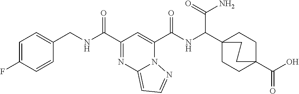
C1=C(F)C=CC(CNC(C2=NC3=CC=NN3C(C(NC(C34CCC(C(O)=O)(CC3)CC4)C(=O)N)=O)=C2)=O)=C1
